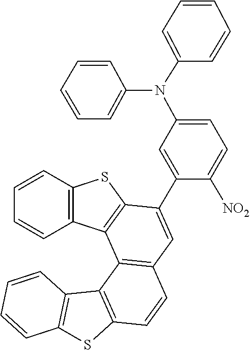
C12=C(C3=C(C(C4=CC(N(C5=CC=CC=C5)C5=CC=CC=C5)=CC=C4[NO2])=CC4=C3C3=C(C=C4)SC4=C3C=CC=C4)S1)C=CC=C2
